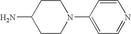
C1CN(C2=CC=NC=C2)CCC1N
